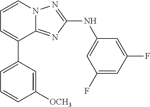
C1=CN2C(=NC(NC3=CC(F)=CC(F)=C3)=N2)C(C2=CC=CC([OCH3])=C2)=C1
